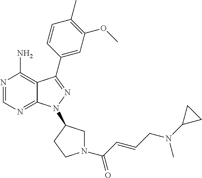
N1=CN=C2C(=C1N)C(C1=CC(OC)=C(C)C=C1)=NN2C1CN(C(C=CCN(C2CC2)C)=O)CC1
